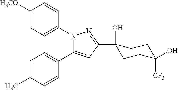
C1([H3CO])=CC=C(N2C(C3=CC=C(C)C=C3)=CC(C3(O)CCC(O)([CF3])CC3)=N2)C=C1
